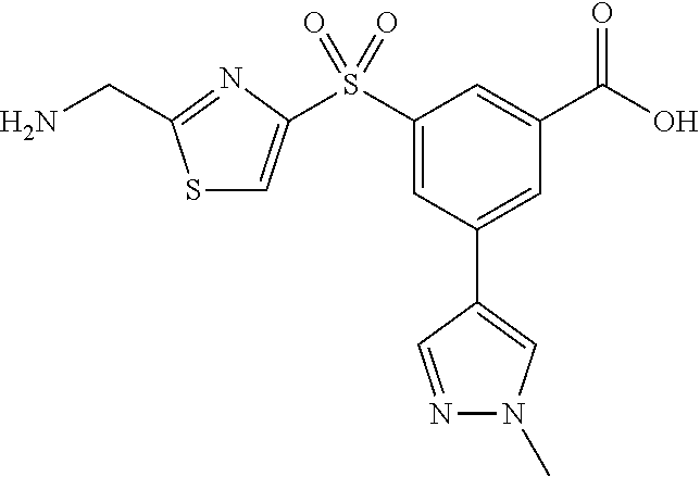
S1C=C(S(C2=CC(C3=CN(C)N=C3)=CC(C(O)=O)=C2)(=O)=O)N=C1CN
